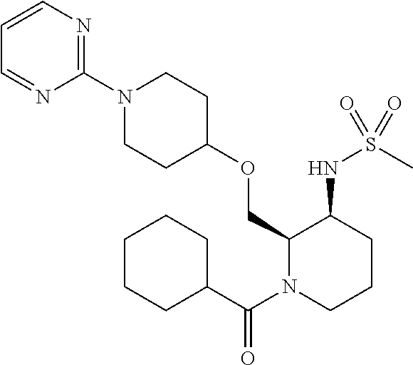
C1(OCC2N(C(=O)C3CCCCC3)CCCC2NS(=O)(C)=O)CCN(C2=NC=CC=N2)CC1
